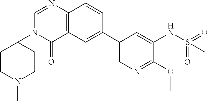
C1(C2=CC3=C(C=C2)N=CN(C2CCN(C)CC2)C3=O)=CN=C(OC)C(NS(=O)(=O)C)=C1
